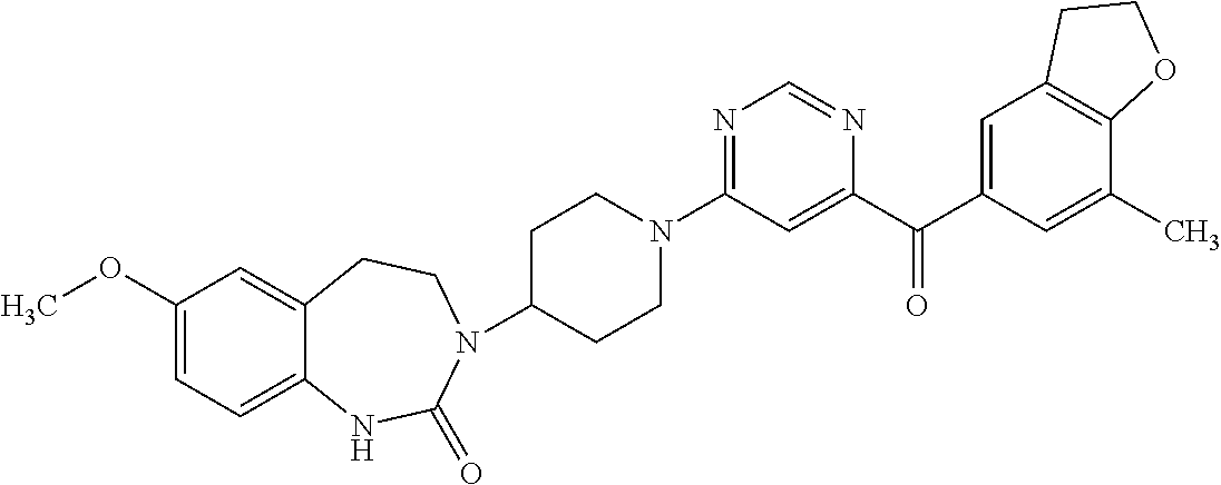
C1C(N2C(=O)NC3=CC=C(OC)C=C3CC2)CCN(C2=NC=NC(C(C3=CC4=C(C(C)=C3)OCC4)=O)=C2)C1
